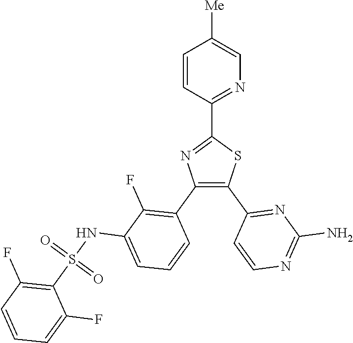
N1=C(C2=NC(C3=C(F)C(NS(C4=C(F)C=CC=C4F)(=O)=O)=CC=C3)=C(C3=NC(N)=NC=C3)S2)C=CC([Me])=C1
